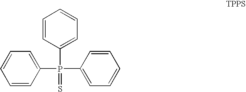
C1=CC(P(C2=CC=CC=C2)(C2=CC=CC=C2)=S)=CC=C1
